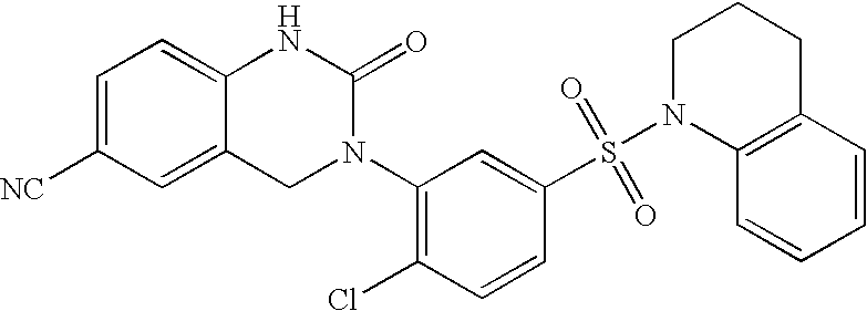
C12=CC([NC])=CC=C1NC(=O)N(C1=C(Cl)C=CC(S(N3C4=C(CCC3)C=CC=C4)(=O)=O)=C1)C2
